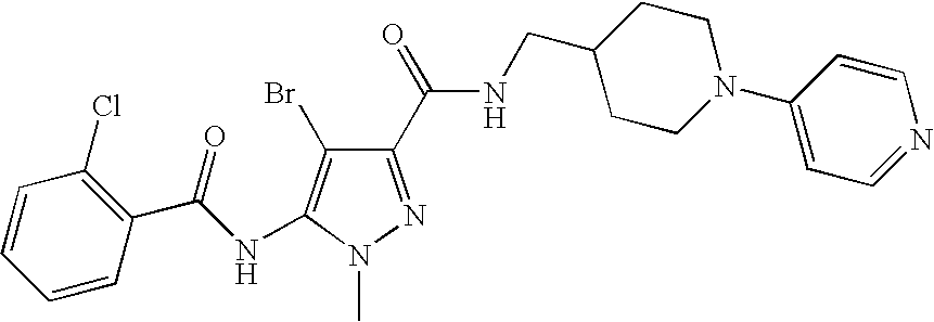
C1(C(NCC2CCN(C3=CC=NC=C3)CC2)=O)=NN(C)C(NC(C2=C(Cl)C=CC=C2)=O)=C1Br
